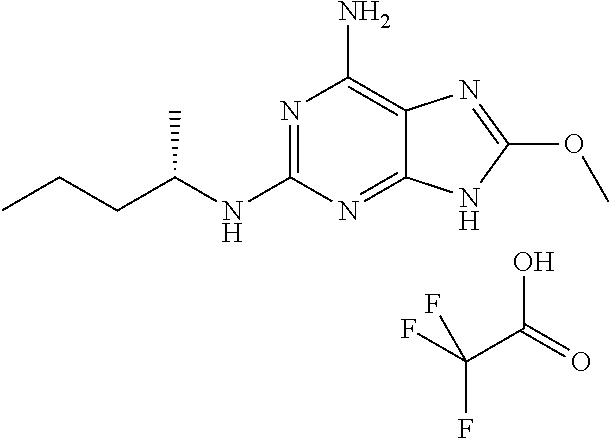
N1=C(NC(CCC)C)N=C2C(=C1N)N=C(OC)N2.OC(=O)C(F)(F)F
